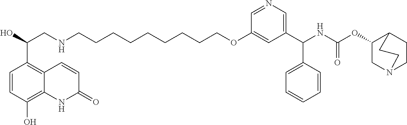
OC(CNCCCCCCCCCOC1=CC(C(NC(OC2CN3CCC2CC3)=O)C2=CC=CC=C2)=CN=C1)C1=C2C(=C(O)C=C1)NC(=O)C=C2
